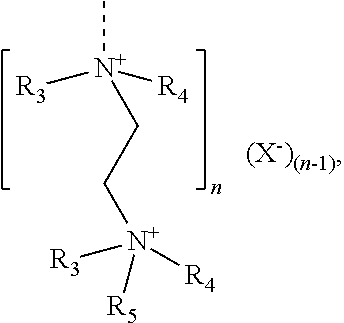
C[N+]([R3])([R4])CC[N+]([R3])([R4])[R5]
